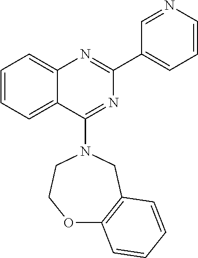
C1(C2=CC=CN=C2)=NC2=CC=CC=C2C(N2CCOC3=C(C2)C=CC=C3)=N1
